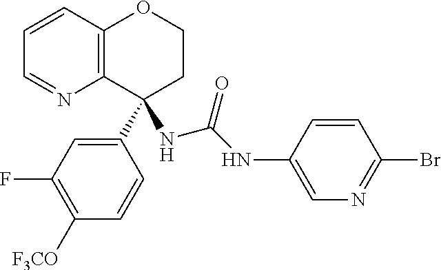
C1(F)=C([F3CO])C=CC(C2(NC(=O)NC3=CN=C(Br)C=C3)CCOC3=C2N=CC=C3)=C1
